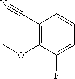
C1(C#N)=C(OC)C(F)=CC=C1
